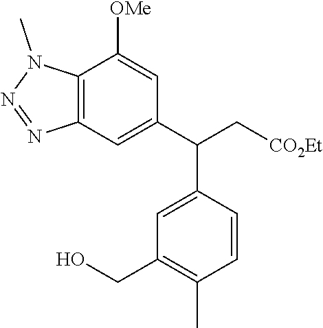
C12=C(C=C(C(C[CO2Et])C3=CC(CO)=C(C)C=C3)C=C1[OMe])N=NN2C
